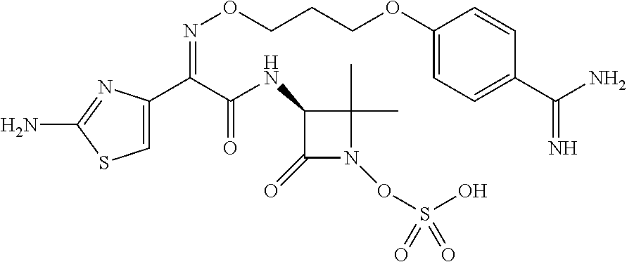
C1=C(C(C(NC2C(=O)N(OS(O)(=O)=O)C2(C)C)=O)=NOCCCOC2=CC=C(C(N)=N)C=C2)N=C(N)S1
